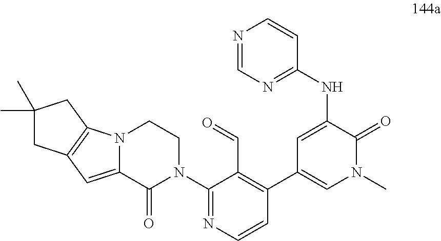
C1=C(NC2=NC=NC=C2)C(=O)N(C)C=C1C1=C(C=O)C(N2CCN3C(=CC4=C3CC(C)(C)C4)C2=O)=NC=C1
